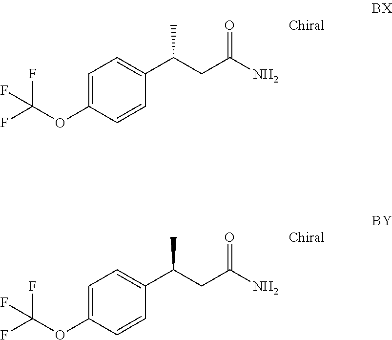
FC(OC1=CC=C(C(CC(N)=O)C)C=C1)(F)F.FC(OC1=CC=C(C(CC(N)=O)C)C=C1)(F)F
